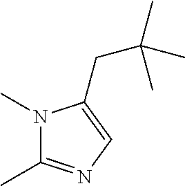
N1(C)C(C)=NC=C1CC(C)(C)C
